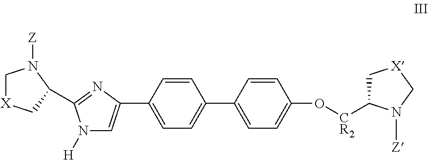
C1=CC(C2=CN([H])C(C3C[X]CN3[Z])=N2)=CC=C1C1=CC=C(O[CR2]C2C[X]CN2[Z])C=C1
